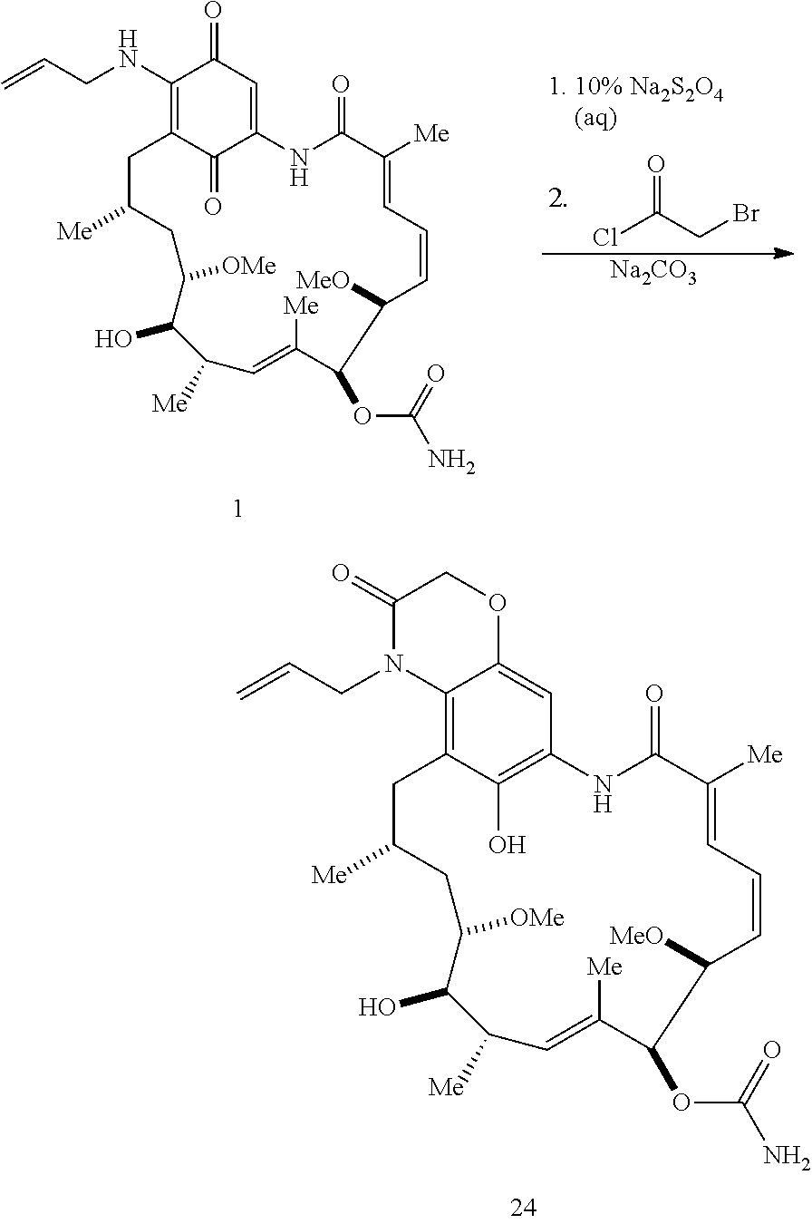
ClC(=O)CBr.C1(NCC=C)=C2C(=O)C(=CC1=O)NC(=O)C([Me])=CC=CC([MeO])C(OC(=O)N)C([Me])=CC([Me])C(O)C([OMe])CC([Me])C2.[Na2CO3].C12=C3C(O)=C(C=C1OCC(=O)N2CC=C)NC(=O)C([Me])=CC=CC([MeO])C(OC(=O)N)C([Me])=CC([Me])C(O)C([OMe])CC([Me])C3
